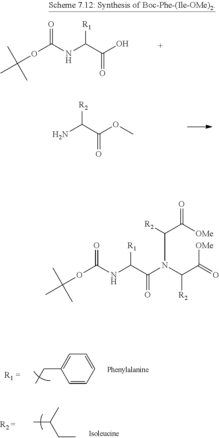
O(C(NC(C(O)=O)[R1])=O)C(C)(C)C.NC(C(OC)=O)[R2].C1=CC=CC=C1CC.CC(C)CC.O(C(NC(C(N(C([R2])C(=O)[OMe])C([R2])C([OMe])=O)=O)[R1])=O)C(C)(C)C
